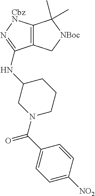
N1=C(NC2CN(C(C3=CC=C([NO2])C=C3)=O)CCC2)C2=C([CbzN]1)C(C)(C)[NBoc]C2
